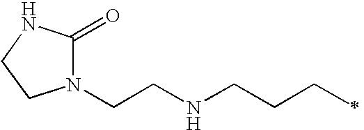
N1(CCNCCCC)C(=O)NCC1
